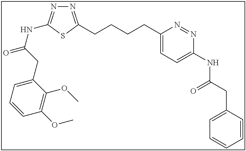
N1=C(CCCCC2=CC=C(NC(CC3=CC=CC=C3)=O)N=N2)SC(NC(=O)CC2=CC=CC(OC)=C2OC)=N1
